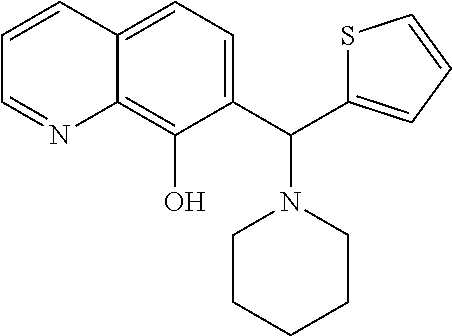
C1=CC2=CC=C(C(N3CCCCC3)C3=CC=CS3)C(O)=C2N=C1
